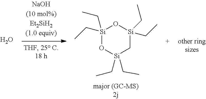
[Si]1(CC)(CC)O[Si](CC)(CC)C[Si](CC)(CC)O1.O
